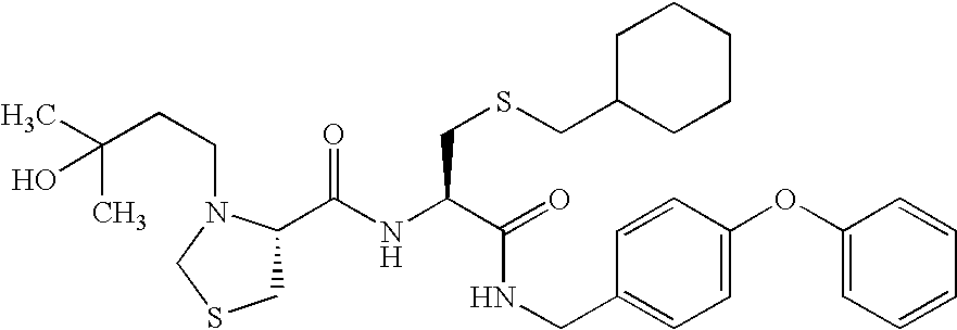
C1(C(NC(C(=O)NCC2=CC=C(OC3=CC=CC=C3)C=C2)CSCC2CCCCC2)=O)CSCN1CCC(C)(C)O
